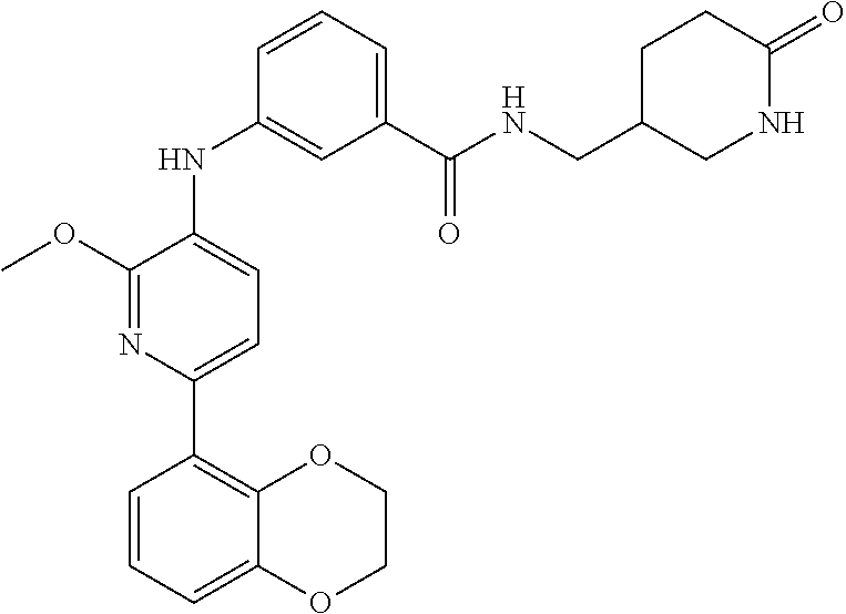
C1(C(NCC2CNC(=O)CC2)=O)=CC=CC(NC2=CC=C(C3=C4C(=CC=C3)OCCO4)N=C2OC)=C1
